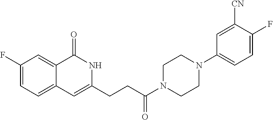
C1(F)=CC=C2C(=C1)C(=O)NC(CCC(N1CCN(C3=CC=C(F)C([CN])=C3)CC1)=O)=C2
